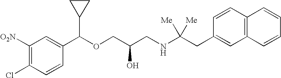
C1=CC(C(OCC(CNC(CC2=CC3=C(C=C2)C=CC=C3)([Me])[Me])O)C2CC2)=CC([O2N])=C1Cl
